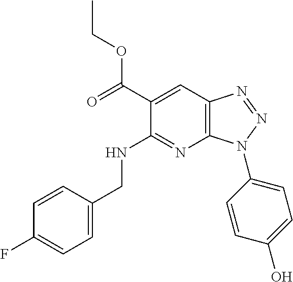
C1(C(OCC)=O)=CC2=C(N=C1NCC1=CC=C(F)C=C1)N(C1=CC=C(O)C=C1)N=N2
